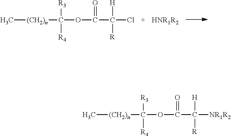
C[(CH2)n]C(OC(C(Cl)([H])[R])=O)([R4])[R3].[HNR1R2].C[(CH2)n]C(OC(C([NR1R2])([H])[R])=O)([R4])[R3]
